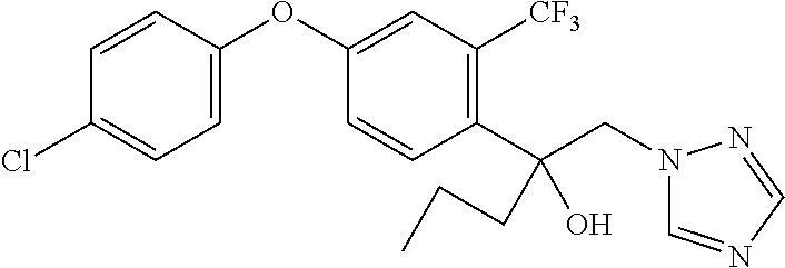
C1=C(OC2=CC([CF3])=C(C(CN3C=NC=N3)(CCC)O)C=C2)C=CC(Cl)=C1
